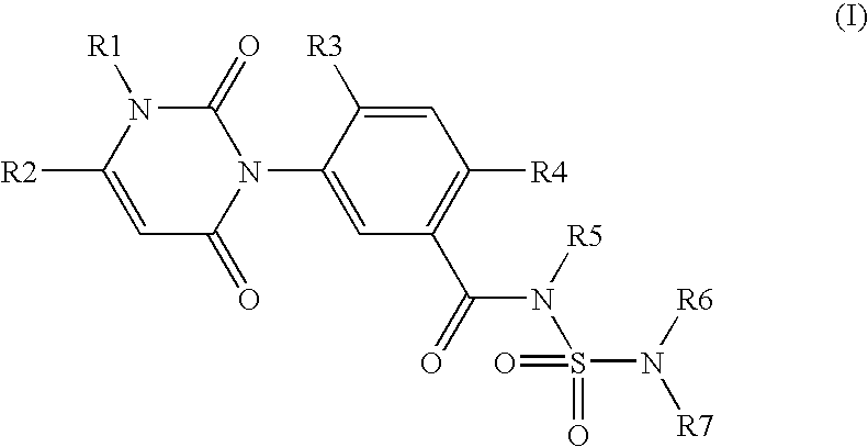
C1(=O)N([R1])C([R2])=CC(=O)N1C1=CC(C(=O)N([R5])S(=O)(=O)N([R6])[R7])=C([R4])C=C1[R3]
